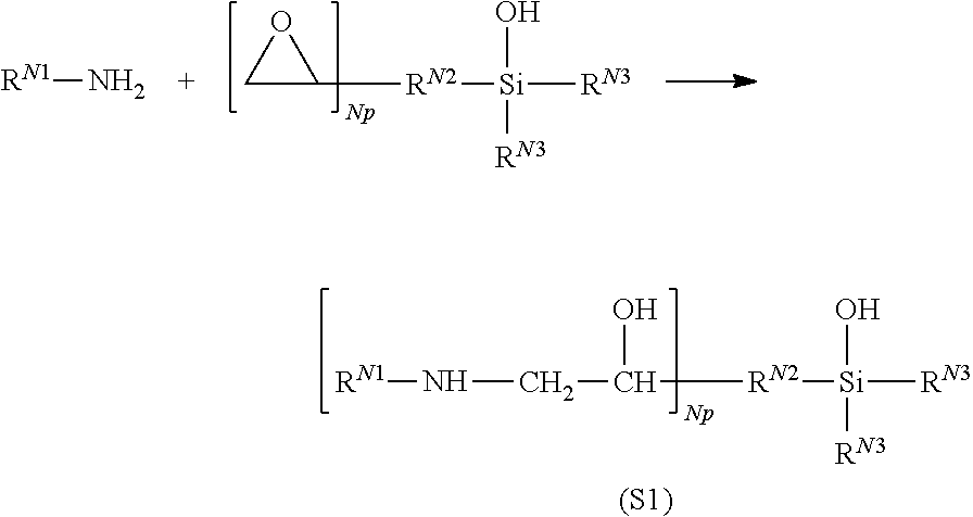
C1C([RN2][Si]([RN3])(O)[RN3])O1.[RN1]N.[RN1]NCC([RN2][Si]([RN3])(O)[RN3])O.[(S1)]
